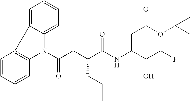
C1=CC=CC2=C1C1=CC=CC=C1N2C(CC(C(NC(C(O)CF)CC(OC(C)(C)C)=O)=O)CCC)=O
